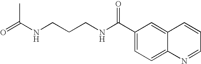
O=C(NCCCNC(C1=CC=C2C(=C1)C=CC=N2)=O)C
